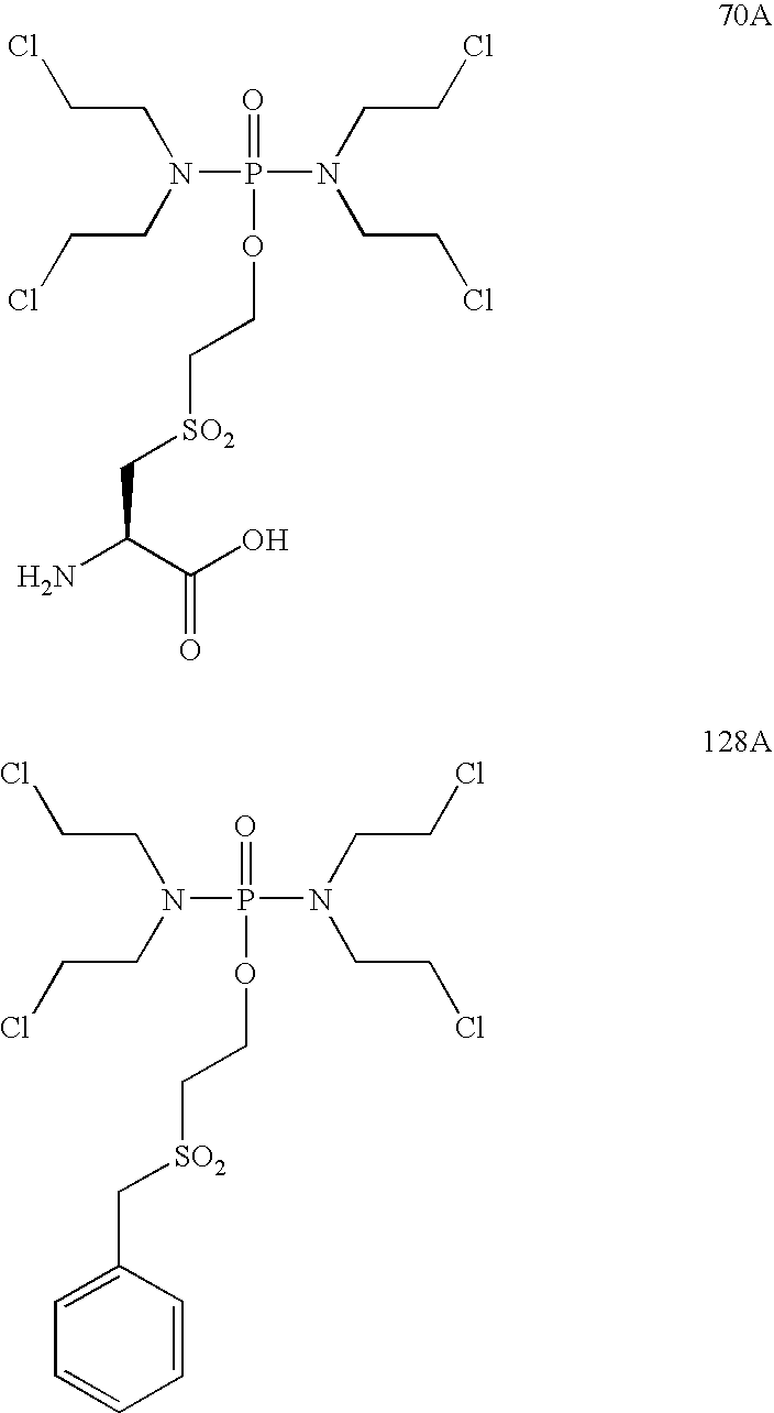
P(=O)(N(CCCl)CCCl)(N(CCCl)CCCl)OCC[SO2]CC(N)C(O)=O.P(=O)(N(CCCl)CCCl)(N(CCCl)CCCl)OCC[SO2]CC1=CC=CC=C1
